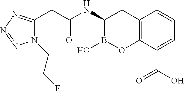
N1=NN(CCF)C(CC(NC2B(O)OC3=C(C2)C=CC=C3C(O)=O)=O)=N1
